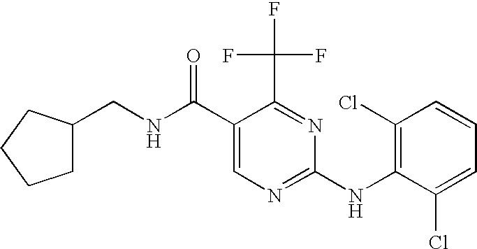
N(C(C1=CN=C(NC2=C(Cl)C=CC=C2Cl)N=C1C(F)(F)F)=O)CC1CCCC1
